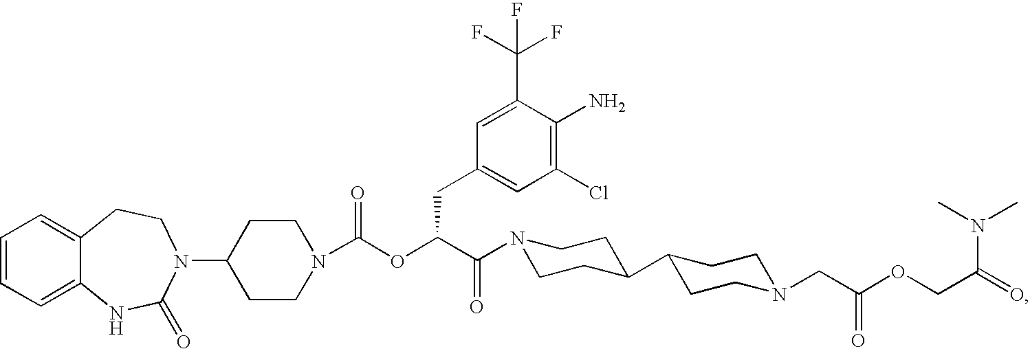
C1=CC=C2C(=C1)CCN(C1CCN(C(OC(C(=O)N3CCC(C4CCN(CC(OCC(N(C)C)=O)=O)CC4)CC3)CC3=CC(Cl)=C(N)C(C(F)(F)F)=C3)=O)CC1)C(=O)N2
